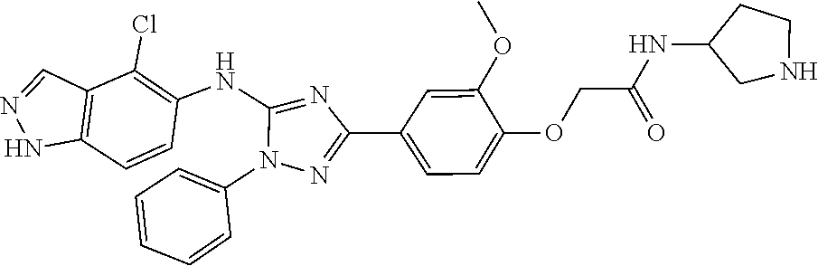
C12=C(C=CC(NC3=NC(C4=CC=C(OCC(NC5CCNC5)=O)C(OC)=C4)=NN3C3=CC=CC=C3)=C1Cl)NN=C2
